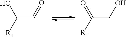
C(C=O)(O)[R1].C(CO)([R1])=O
